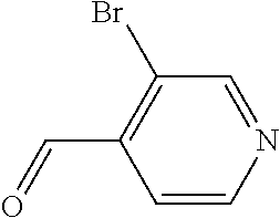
C1=CN=CC(Br)=C1C=O
